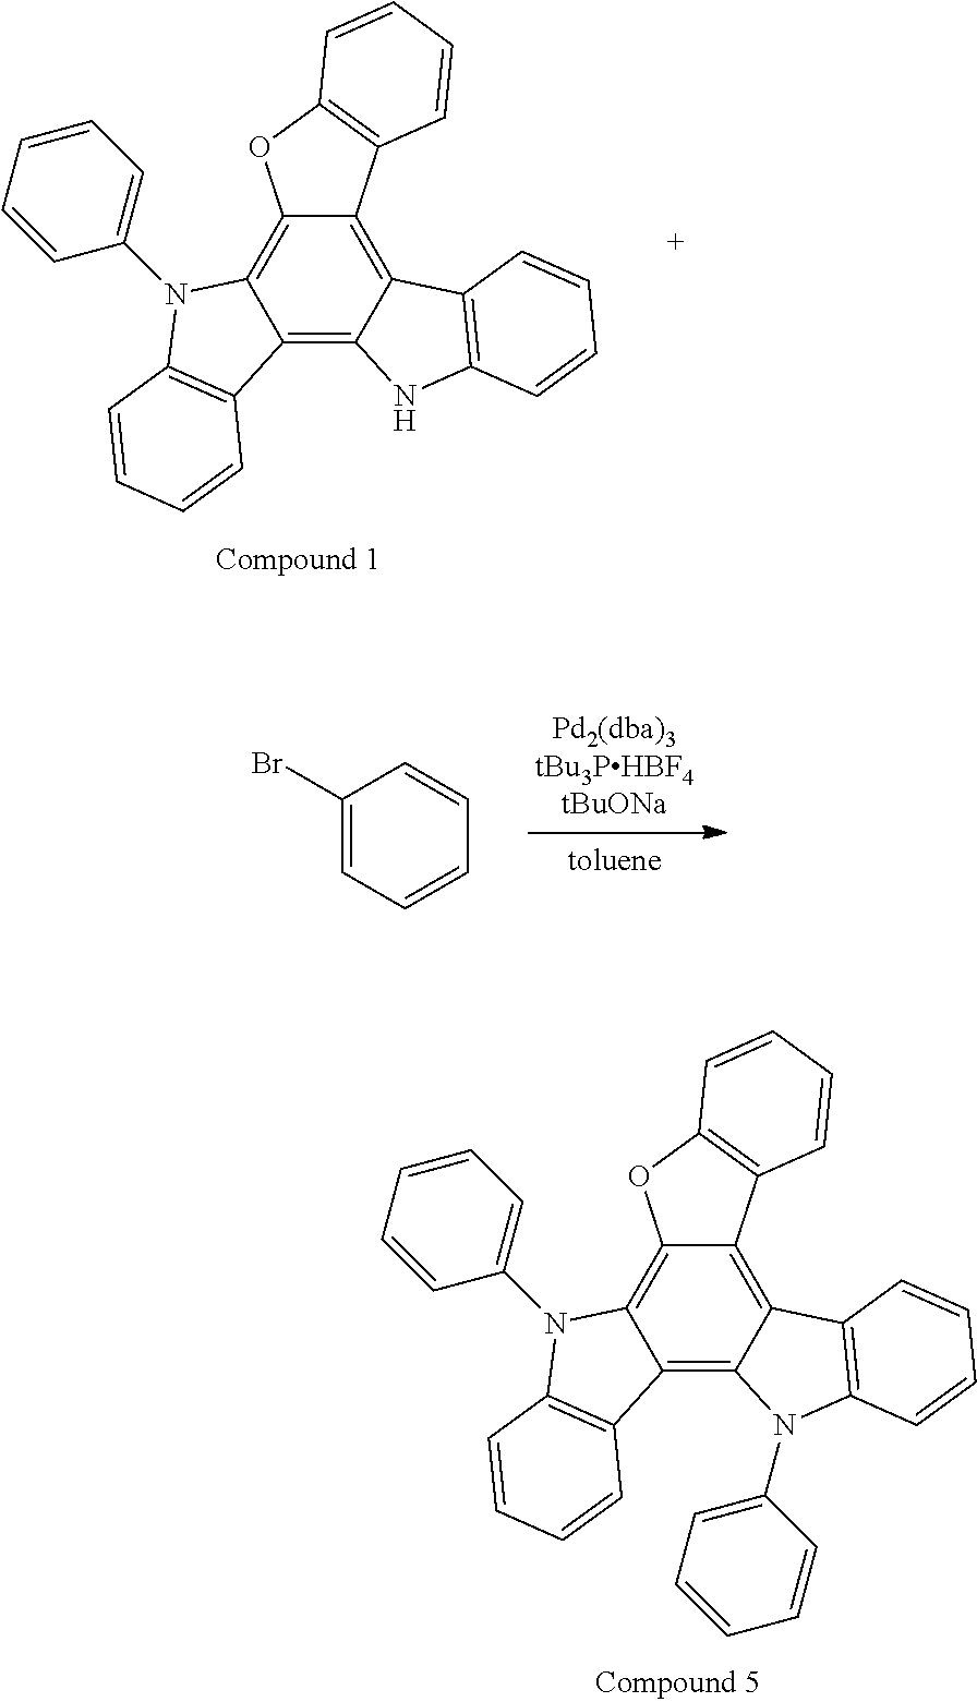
C12=C3C(=C4C(=C1N(C1=CC=CC=C1)C1=C2C=CC=C1)OC1=C4C=CC=C1)C1=C(N3)C=CC=C1.C1(Br)=CC=CC=C1.C12=C3C(=C4C(=C1N(C1=CC=CC=C1)C1=C2C=CC=C1)OC1=C4C=CC=C1)C1=C(N3C2=CC=CC=C2)C=CC=C1
